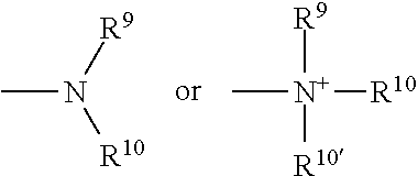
CN([R9])[R10].C[N+]([R10])([R10])[R9]
